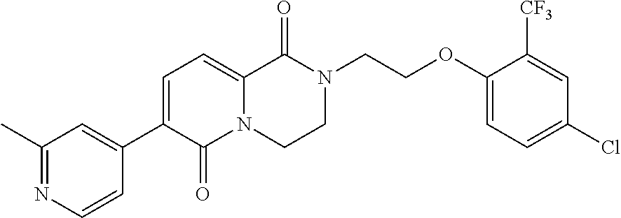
C1=C(C2=CC(C)=NC=C2)C(=O)N2C(=C1)C(=O)N(CCOC1=CC=C(Cl)C=C1[CF3])CC2
